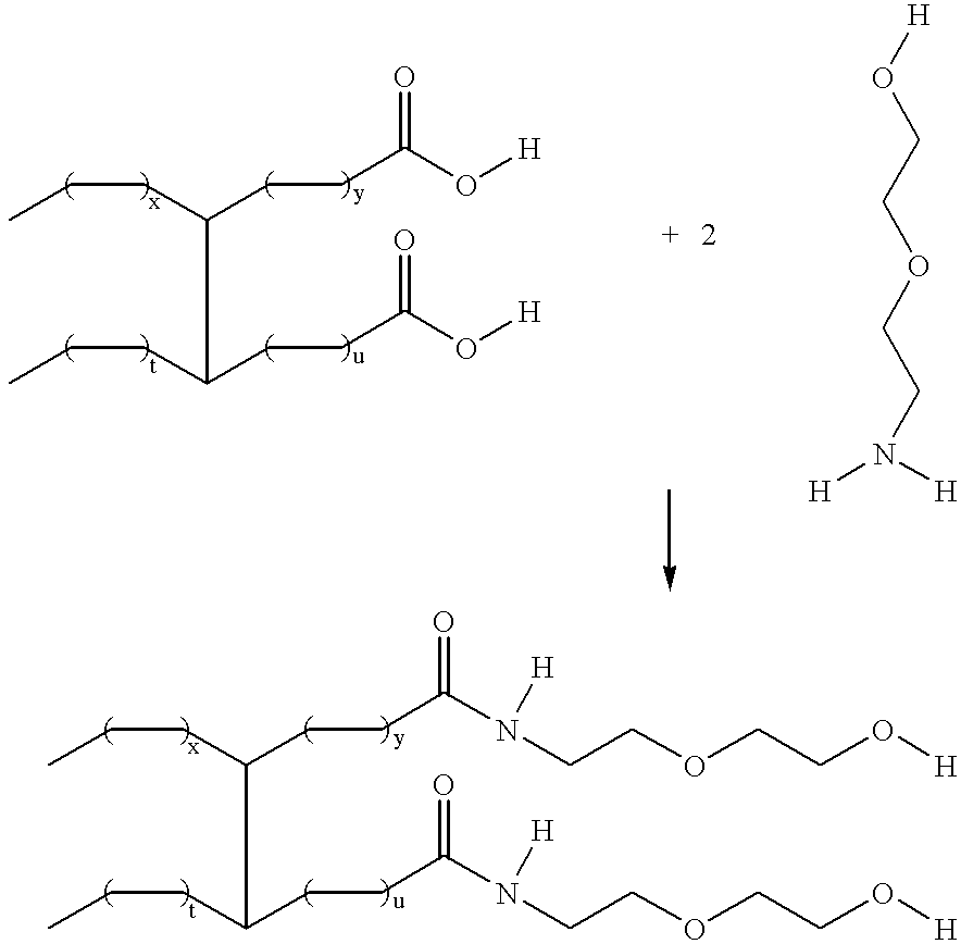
CCCC(CCC(O[H])=O)C(CCC)CCC(O[H])=O.[H]OCCOCCN([H])[H].CCCC(CCC(N(CCOCCO[H])[H])=O)C(CCC)CCC(N(CCOCCO[H])[H])=O
